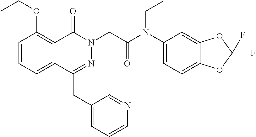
C1=CC=C2C(=C1OCC)C(=O)N(CC(=O)N(C1=CC=C3C(=C1)OC(F)(F)O3)CC)N=C2CC1=CC=CN=C1
